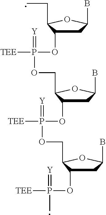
BC1CC(OP(=[Y])([TEE])OCC2C(OP(=[Y])([TEE])OCC3C(OP(=[Y])([TEE])C)CC(B)O3)CC(B)O2)C(CC)O1
